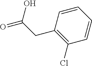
C1(CC(=O)O)=C(Cl)C=CC=C1
